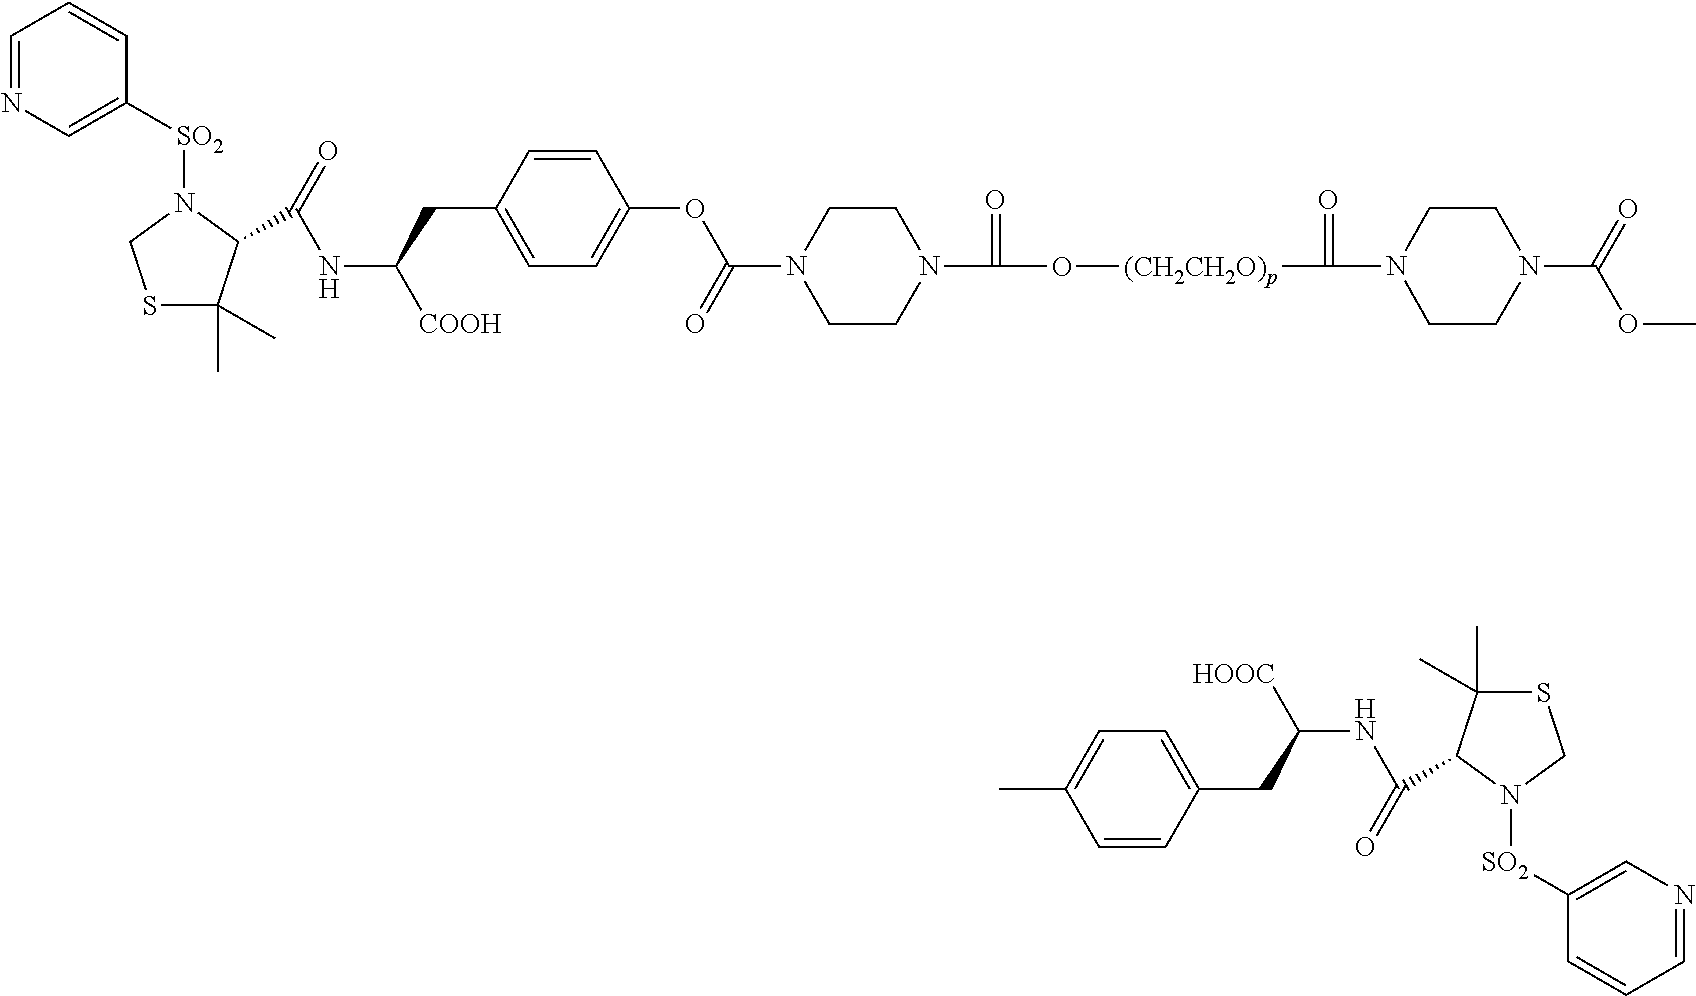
C1=NC=C([SO2]N2CSC(C)(C)C2C(=O)NC([COOH])CC2=CC=C(OC(N3CCN(C(=O)O[(CH2CH2O)p]C(=O)N4CCN(C(=O)OC)CC4)CC3)=O)C=C2)C=C1.C1(C)=CC=C(CC([HOOC])NC(=O)C2C(C)(C)SCN2[SO2]C2=CN=CC=C2)C=C1
